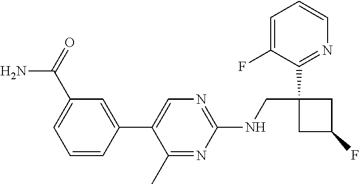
C1(NCC2(C3=NC=CC=C3F)CC(F)C2)=NC=C(C2=CC(C(N)=O)=CC=C2)C(C)=N1
